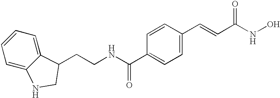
C(C1=CC=C(C=CC(NO)=O)C=C1)(NCCC1C2=CC=CC=C2NC1)=O
